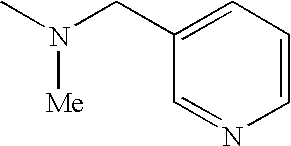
CN(CC1=CC=CN=C1)[Me]
